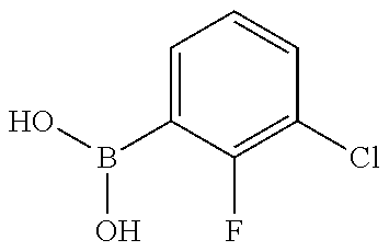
OB(O)C1=CC=CC(Cl)=C1F
